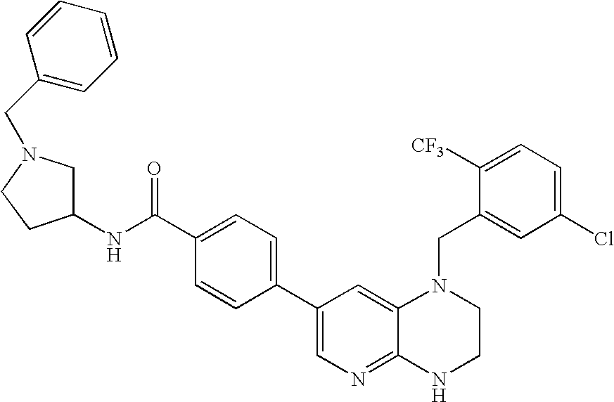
C1=C(C(=O)NC2CN(CC3=CC=CC=C3)CC2)C=CC(C2=CN=C3C(=C2)N(CC2=CC(Cl)=CC=C2[CF3])CCN3)=C1
